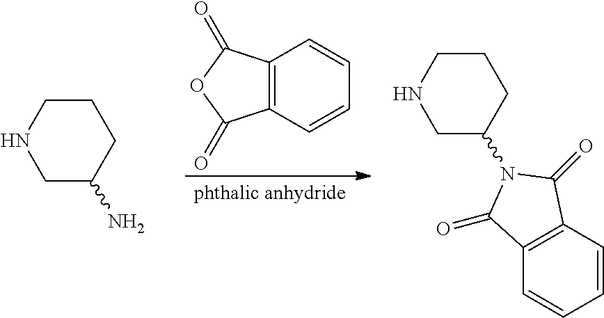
C1CNCC(N)C1.C12=C(C=CC=C1)C(=O)OC2=O.C1CNCC(N2C(=O)C3=C(C=CC=C3)C2=O)C1
